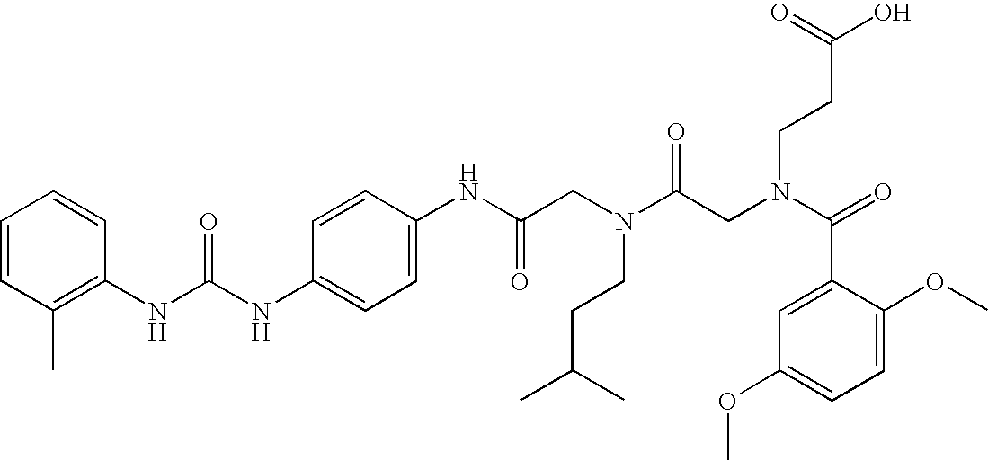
C1=CC(C)=C(NC(NC2=CC=C(NC(CN(C(CN(C(=O)C3=CC(OC)=CC=C3OC)CCC(O)=O)=O)CCC(C)C)=O)C=C2)=O)C=C1
